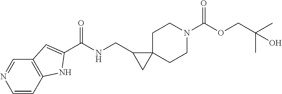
O=C(OCC(C)(C)O)N1CCC2(CC1)C(CNC(=O)C1=CC3=C(C=CN=C3)N1)C2
